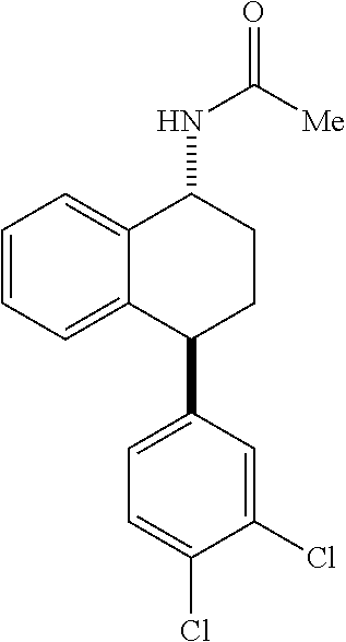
C1=CC=C2C(=C1)C(NC(=O)[Me])CCC2C1=CC=C(Cl)C(Cl)=C1
